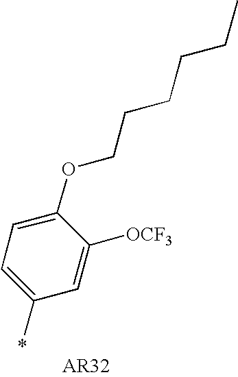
C1=C(*)C=C([OCF3])C(OCCCCCC)=C1
